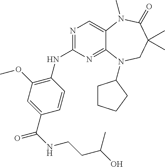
N1=C(NC2=C(OC)C=C(C(=O)NCCC(O)C)C=C2)N=C2C(=C1)N(C)C(=O)C(C)(C)CN2C1CCCC1
